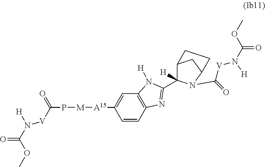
C12=C(C=CC([A15][M]PC(=O)[V]N([H])C(OC)=O)=C1)N=C(C1([H])C3CC(CC3)N1C([V]N(C(OC)=O)[H])=O)N2[H]
